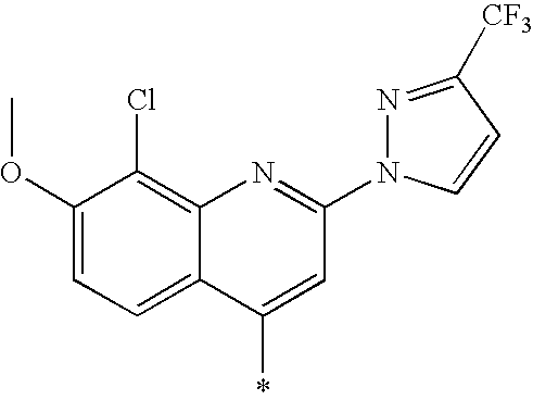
C1(OC)=CC=C2C(=C1Cl)N=C(N1N=C([CF3])C=C1)C=C2*
